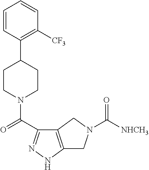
C1=CC(C2CCN(C(=O)C3=NNC4=C3CN(C([NHCH3])=O)C4)CC2)=C([CF3])C=C1
